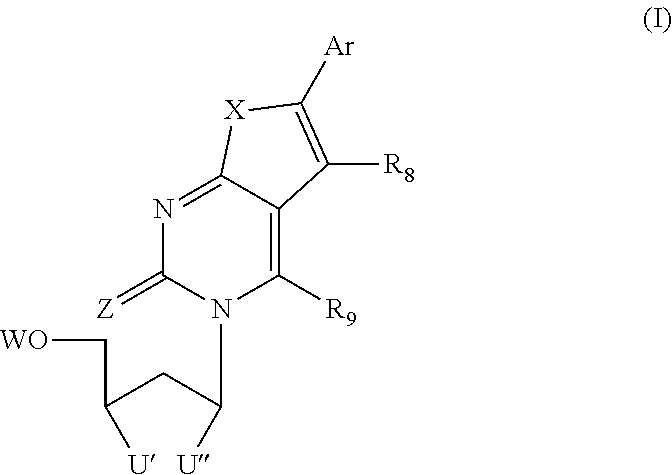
N1=C2C(=C([R9])N(C(CC(C[WO])[U])[U])C1=[Z])C([R8])=C([Ar])[X]2
